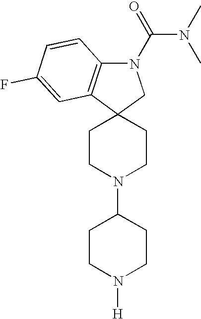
C1CN(C2CCN([H])CC2)CCC12CN(C(N(C)C)=O)C1=C2C=C(F)C=C1
